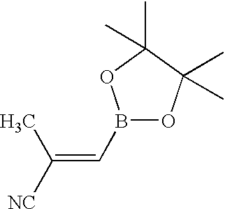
C(=CB1OC(C)(C)C(C)(C)O1)([NC])C
